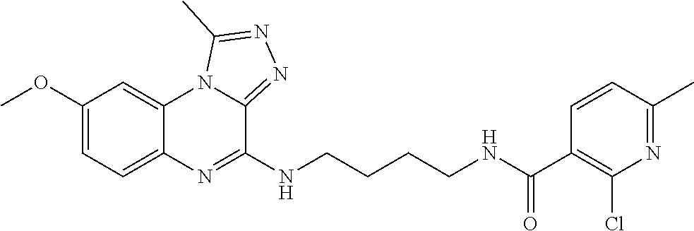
C1(OC)=CC=C2C(=C1)N1C(=NN=C1C)C(NCCCCNC(C1=C(Cl)N=C(C)C=C1)=O)=N2
